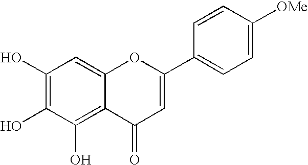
OC1=C(O)C(O)=C2C(=C1)OC(C1=CC=C([OMe])C=C1)=CC2=O
